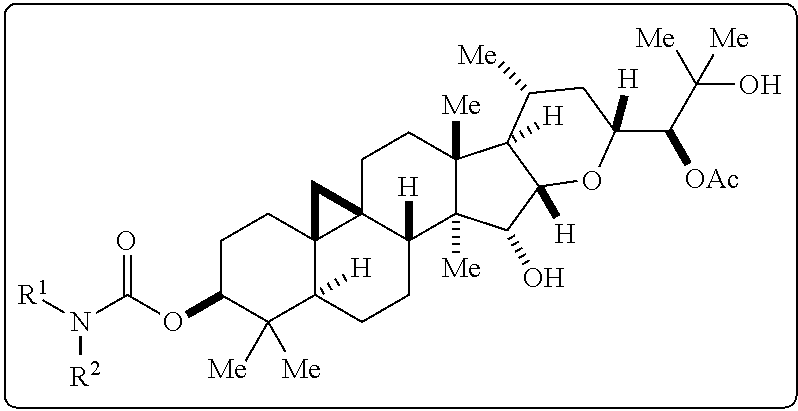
C1(OC(N([R1])[R2])=O)C([Me])([Me])C2([H])C3(CC1)C1(C([H])(CC2)C2([Me])C([Me])(CC1)C1([H])C([H])(C2O)OC(C(C([Me])(O)[Me])[OAc])([H])CC1[Me])C3
